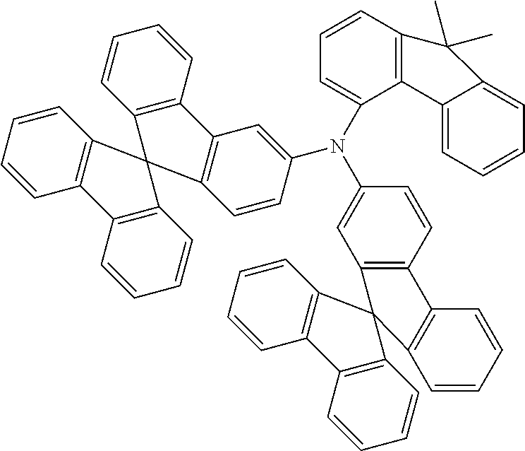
C12=C(C=CC=C1)C1=C(C23C2=C(C=CC=C2)C2=C3C=CC(N(C3=CC4=C(C=C3)C3=C(C=CC=C3)C43C4=C(C=CC=C4)C4=C3C=CC=C4)C3=CC=CC4=C3C3=CC=CC=C3C4(C)C)=C2)C=CC=C1
